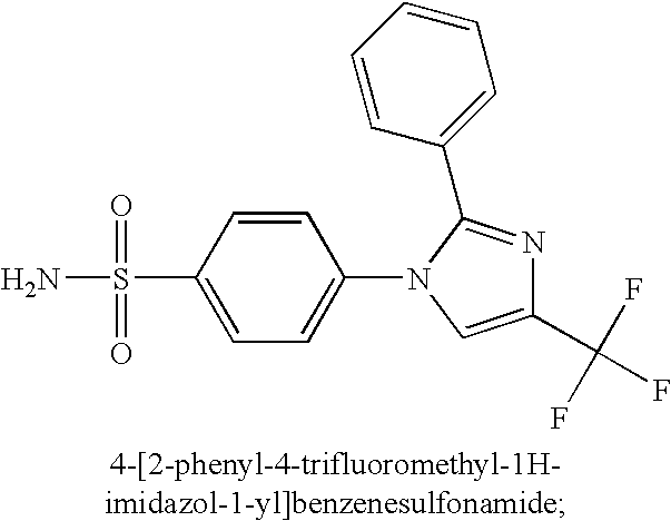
C1(C(F)(F)F)=CN(C2=CC=C(S(N)(=O)=O)C=C2)C(C2=CC=CC=C2)=N1
